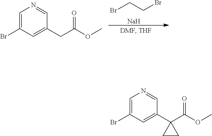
BrCCBr.[Na].C1=C(Br)C=C(CC(OC)=O)C=N1.C1=C(Br)C=C(C2(C(OC)=O)CC2)C=N1
